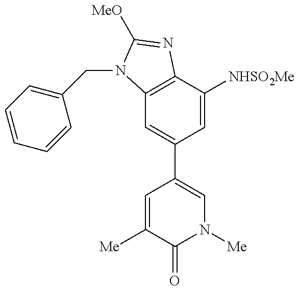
C12=C(C([NHSO2Me])=CC(C3=CN([Me])C(=O)C([Me])=C3)=C1)N=C([MeO])N2CC1=CC=CC=C1
